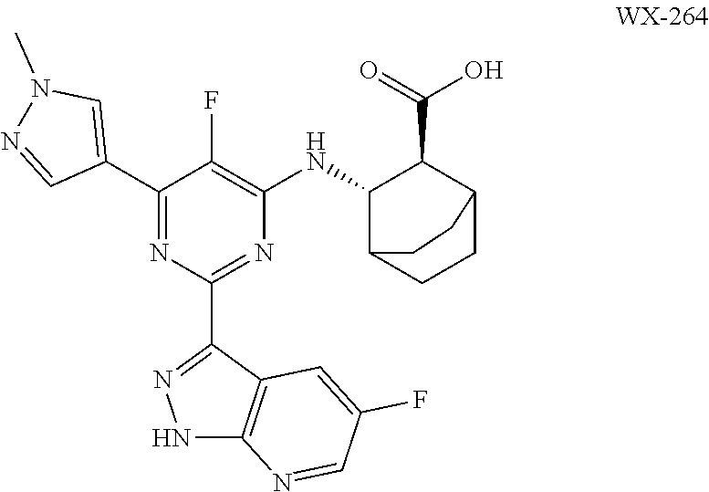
C1(C2=CN(C)N=C2)=NC(C2=NNC3=C2C=C(F)C=N3)=NC(NC2C3CCC(C2C(=O)O)CC3)=C1F
